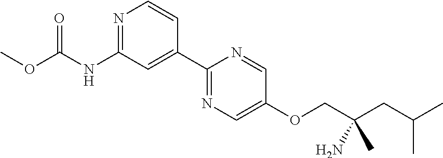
N1=C(NC(OC)=O)C=C(C2=NC=C(OCC(CC(C)C)(N)C)C=N2)C=C1
